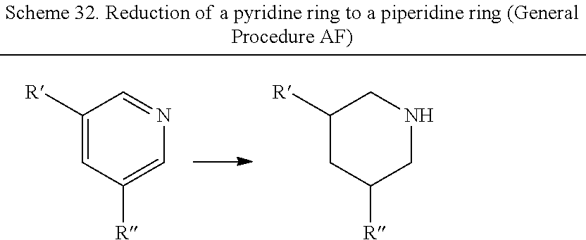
C1([R])CC([R])CNC1.C1([R])=CC([R])=CN=C1
